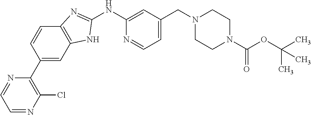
C1=NC(Cl)=C(C2=CC3=C(C=C2)N=C(NC2=CC(CN4CCN(C(OC(C)(C)C)=O)CC4)=CC=N2)N3)N=C1
